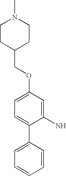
C1(N)=CC(OCC2CCN(C)CC2)=CC=C1C1=CC=CC=C1
